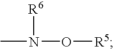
[R6]N(C)O[R5]
